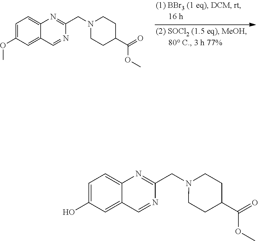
C1=C(OC)C=C2C(=C1)N=C(CN1CCC(C(=O)OC)CC1)N=C2.C1=C(O)C=C2C(=C1)N=C(CN1CCC(C(=O)OC)CC1)N=C2
